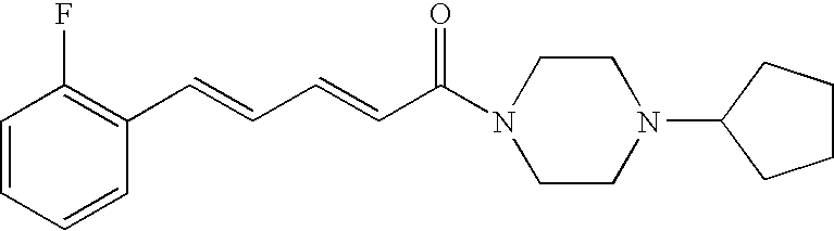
C1=CC=CC(C=CC=CC(N2CCN(C3CCCC3)CC2)=O)=C1F
